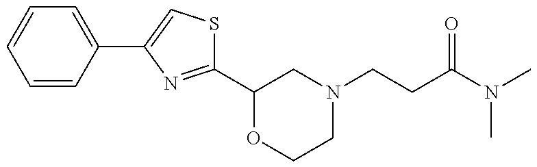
C1(C2OCCN(CCC(=O)N(C)C)C2)=NC(C2=CC=CC=C2)=CS1
